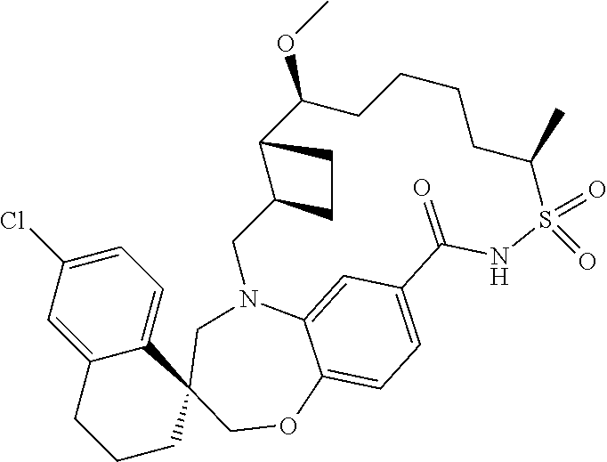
C12=CC(Cl)=CC=C1C1(CCC2)COC2=CC=C3C=C2N(C1)CC1C(C(OC)CCCCC(C)S(=O)(=O)NC3=O)CC1
